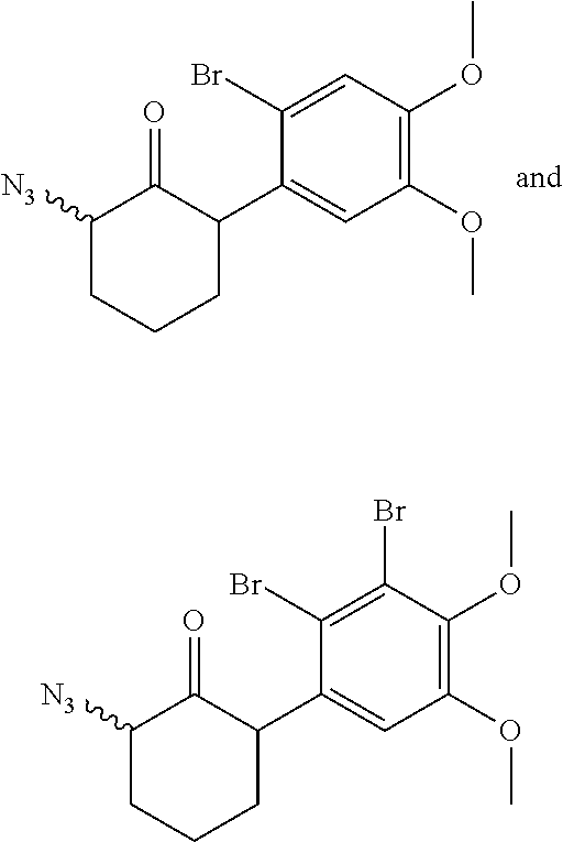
BrC1=CC(OC)=C(OC)C=C1C1C(=O)C([N3])CCC1.BrC1=C(Br)C(OC)=C(OC)C=C1C1C(=O)C([N3])CCC1
